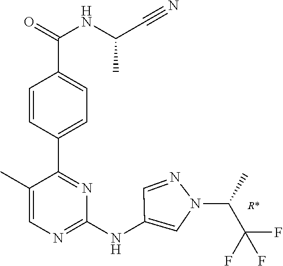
C1(C2=NC(NC3=CN(C(C)C(F)(F)F)N=C3)=NC=C2C)=CC=C(C(=O)NC(C#N)C)C=C1
